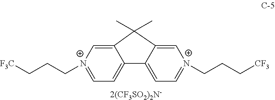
[N+]1(CCC[F3C])=CC=C2C(=C1)C(C)(C)C1=C[N+](CCC[CF3])=CC=C21
